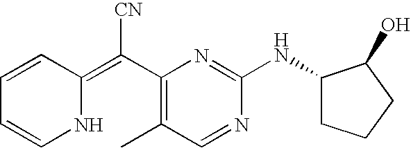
C1=CC(=C(C2=C(C)C=NC(NC3CCCC3O)=N2)[CN])NC=C1
